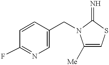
C1=CC(CN2C([Me])=CSC2=N)=CN=C1F
